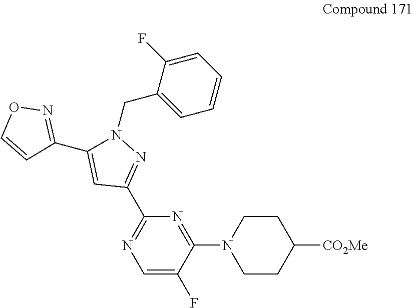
C1=C(F)C(N2CCC([CO2Me])CC2)=NC(C2=NN(CC3=CC=CC=C3F)C(C3=NOC=C3)=C2)=N1
